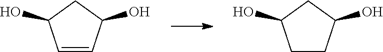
C1=CC(O)CC1O.C1CC(O)CC1O
